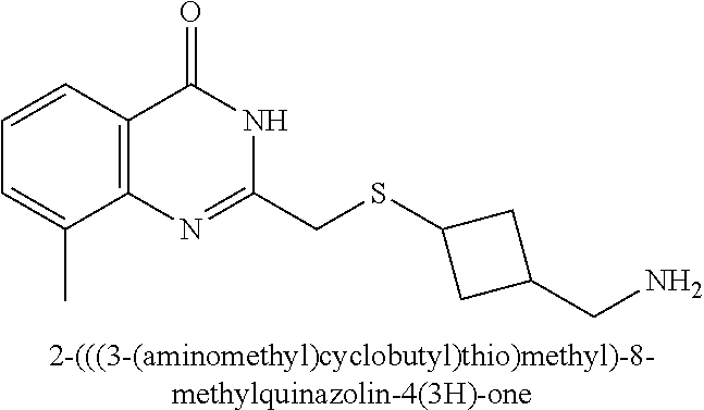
C1=C(C)C2=C(C=C1)C(=O)NC(CSC1CC(CN)C1)=N2.[2-(((3-(aminomethyl)cyclobutyl)thio)methyl)-8-methylquinazolin-4(3H)-one]
